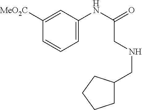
C1([MeO2C])=CC(NC(CNCC2CCCC2)=O)=CC=C1
